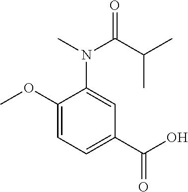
C1(OC)=CC=C(C(=O)O)C=C1N(C(C(C)C)=O)C
